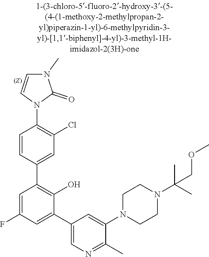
C1CN(C2=CC(C3=CC(F)=CC(C4=CC(Cl)=C(N5C=CN(C)C5=O)C=C4)=C3O)=CN=C2C)CCN1C(C)(C)COC
